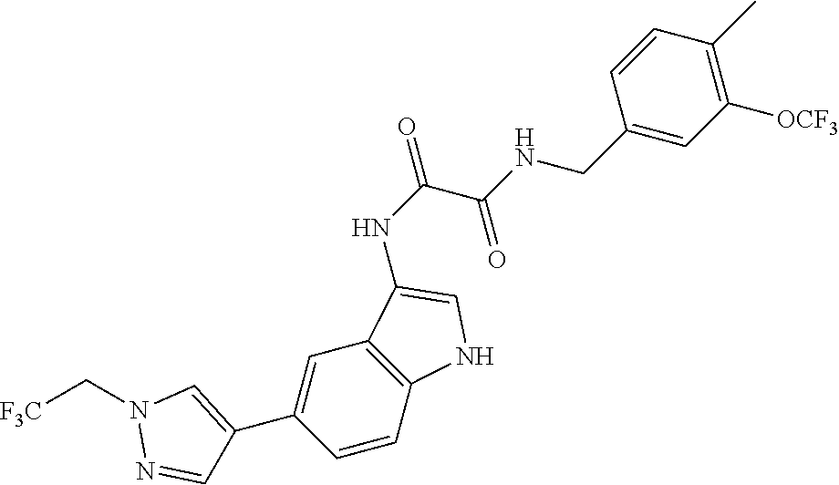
[F3C]CN1N=CC(C2=CC3=C(C=C2)NC=C3NC(=O)C(NCC2=CC([OCF3])=C(C)C=C2)=O)=C1
